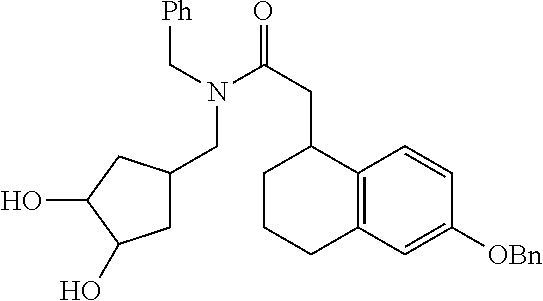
C12=C(C=C([OBn])C=C1)CCCC2CC(N(CC1CC(O)C(O)C1)C[Ph])=O
